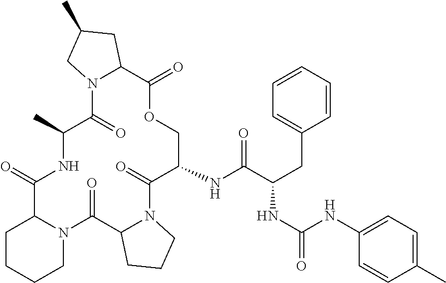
N(C1COC(=O)C2N(C(=O)C(C)NC(=O)C3N(C(=O)C4N(C1=O)CCC4)CCCC3)CC(C)C2)C(C(CC1=CC=CC=C1)NC(=O)NC1=CC=C(C)C=C1)=O
